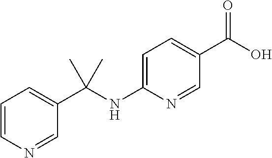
C1=CN=CC(C(NC2=CC=C(C(O)=O)C=N2)(C)C)=C1
